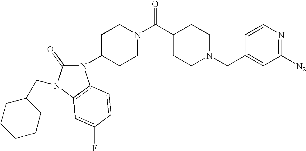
N1(C2CCN(C(=O)C3CCN(CC4=CC([N2])=NC=C4)CC3)CC2)C(=O)N(CC2CCCCC2)C2=C1C=CC(F)=C2
